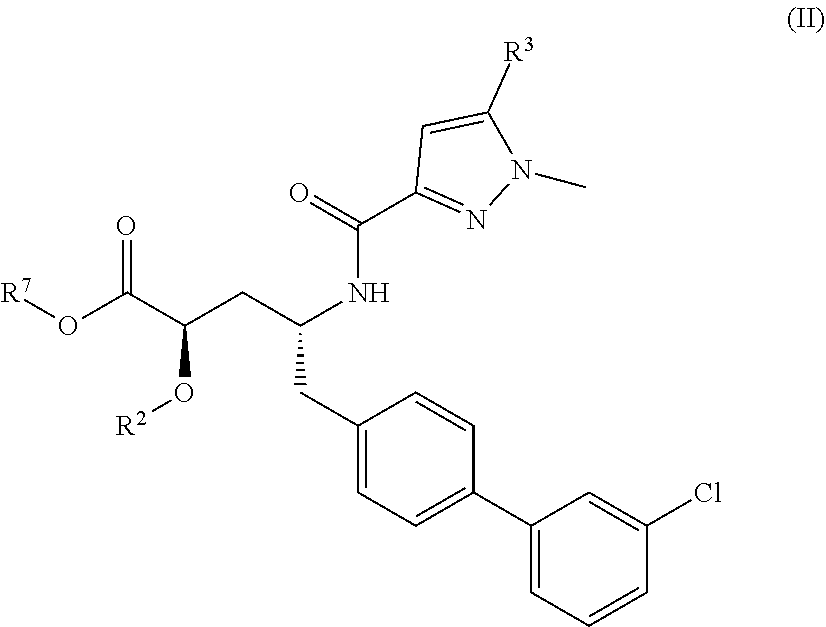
O=C(C(CC(NC(C1=NN(C)C([R3])=C1)=O)CC1=CC=C(C2=CC=CC(Cl)=C2)C=C1)O[R2])O[R7]
